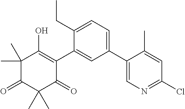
C1(C2=CN=C(Cl)C=C2C)=CC=C(CC)C(C2=C(O)C(C)(C)C(=O)C(C)(C)C2=O)=C1
